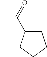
C1(C(=O)C)CCCC1
